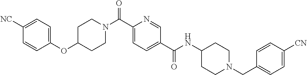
C1CN(C(C2=CC=C(C(=O)NC3CCN(CC4=CC=C([CN])C=C4)CC3)C=N2)=O)CCC1OC1=CC=C([NC])C=C1
